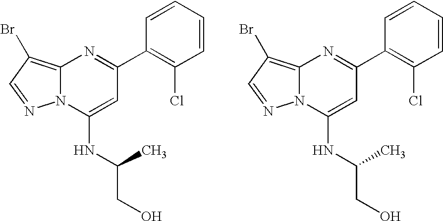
C1(C2=C(Cl)C=CC=C2)=NC2=C(Br)C=NN2C(NC(CO)C)=C1.C1(C2=C(Cl)C=CC=C2)=NC2=C(Br)C=NN2C(NC(CO)C)=C1
